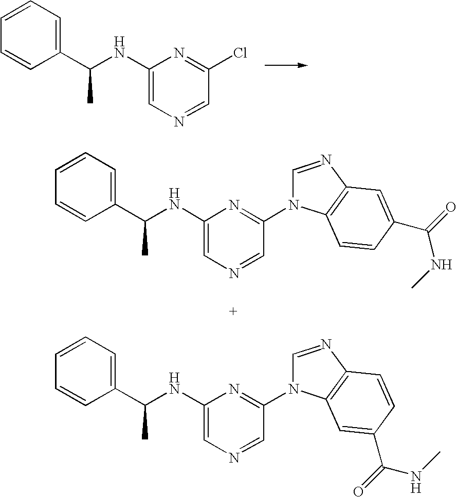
C1(C(NC2=CN=CC(Cl)=N2)C)=CC=CC=C1.C1(C(NC2=CN=CC(N3C=NC4=C3C=CC(C(=O)NC)=C4)=N2)C)=CC=CC=C1.C1(C(NC2=CN=CC(N3C=NC4=C3C=C(C(=O)NC)C=C4)=N2)C)=CC=CC=C1
